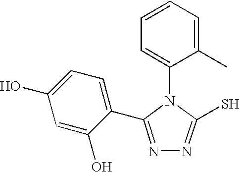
C1=CC=C(C)C(N2C(S)=NN=C2C2=CC=C(O)C=C2O)=C1
